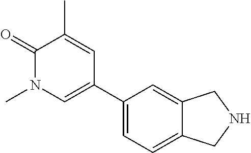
C1(C2=CN(C)C(=O)C(C)=C2)=CC=C2C(=C1)CNC2
